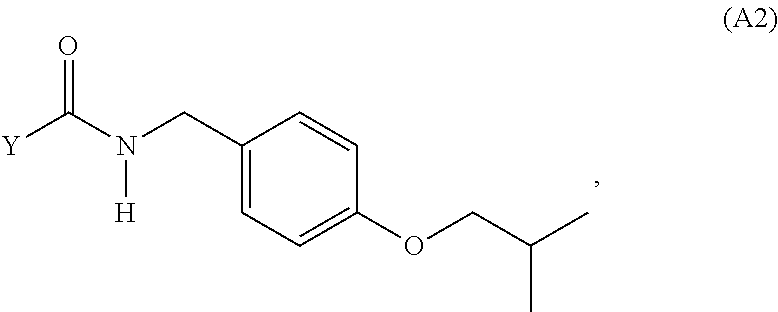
O=C(N(CC1=CC=C(OCC(C)C)C=C1)[H])[Y]
